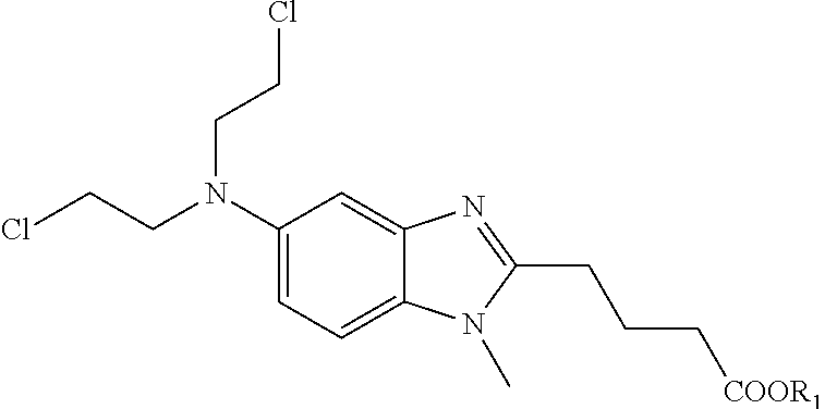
C1(N(CCCl)CCCl)=CC=C2C(=C1)N=C(CCC[COOR1])N2C
